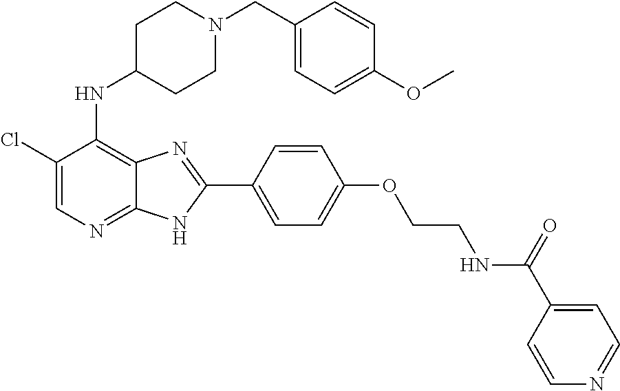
C1(Cl)=CN=C2C(=C1NC1CCN(CC3=CC=C(OC)C=C3)CC1)N=C(C1=CC=C(OCCNC(C3=CC=NC=C3)=O)C=C1)N2
